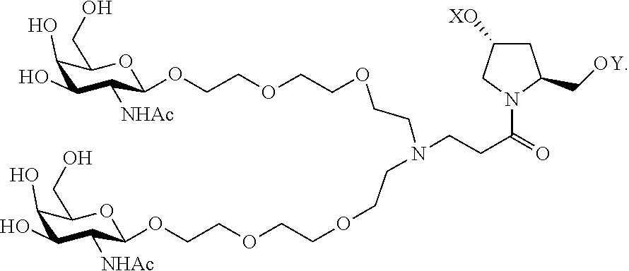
C(CN(CCOCCOCCOC1C([NHAc])C(O)C(O)C(CO)O1)CCOCCOCCOC1C([NHAc])C(O)C(O)C(CO)O1)C(N1C(C[OY])CC([XO])C1)=O
